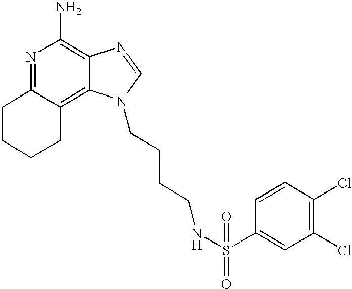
N1=C2C(=C3C(=C1N)N=CN3CCCCNS(C1=CC(Cl)=C(Cl)C=C1)(=O)=O)CCCC2
